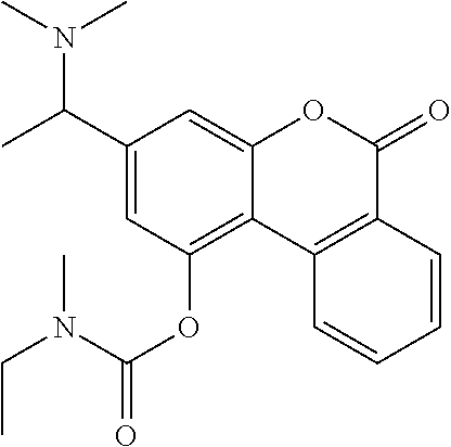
C1(C(N(C)C)C)=CC(OC(N(C)CC)=O)=C2C(=C1)OC(=O)C1=C2C=CC=C1
